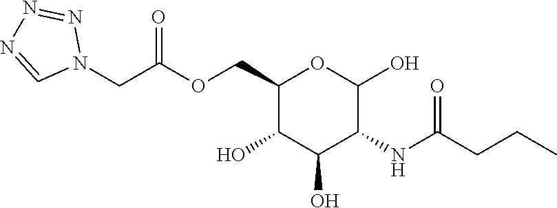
C1(COC(CN2N=NN=C2)=O)C(O)C(O)C(NC(CCC)=O)C(O)O1
